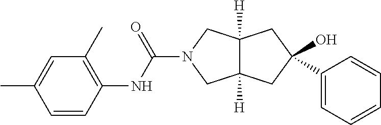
OC1(C2=CC=CC=C2)CC2([H])C([H])(CN(C(NC3=C(C)C=C(C)C=C3)=O)C2)C1
